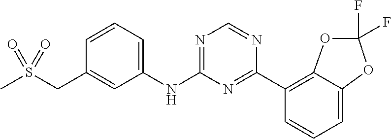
C1(NC2=NC=NC(C3=C4OC(F)(F)OC4=CC=C3)=N2)=CC=CC(CS(C)(=O)=O)=C1
